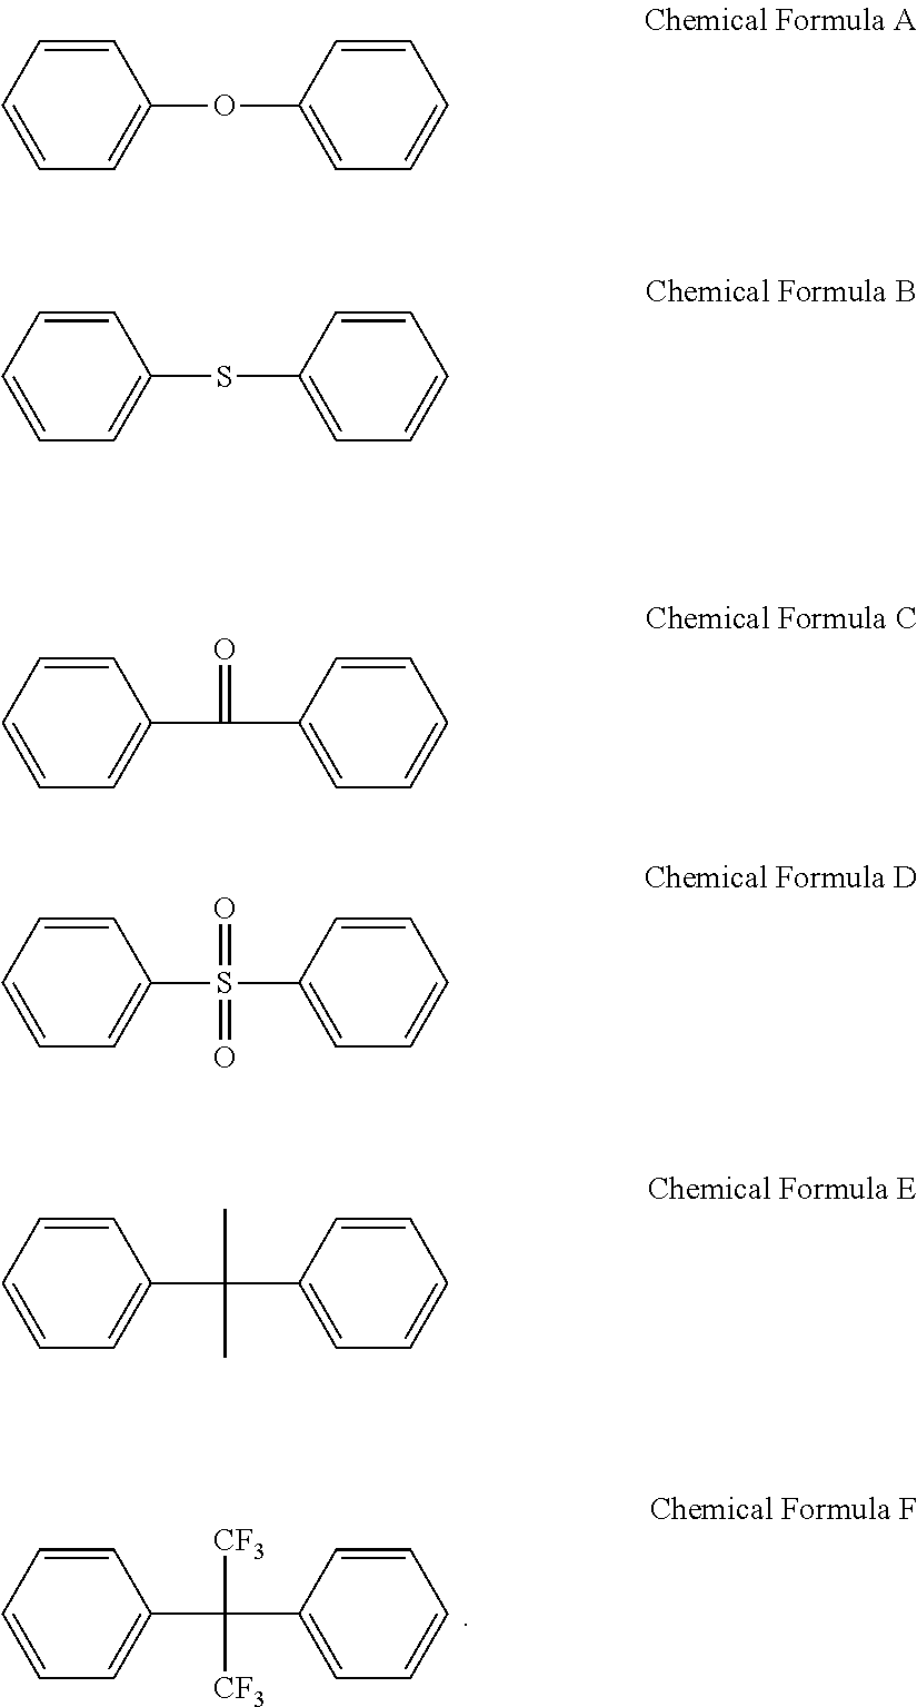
C1=CC=CC=C1C(C1=CC=CC=C1)([CF3])[CF3].C1=CC=CC=C1OC1=CC=CC=C1.C1=CC=CC=C1SC1=CC=CC=C1.C1=CC=CC=C1C(C1=CC=CC=C1)=O.C1=CC=CC=C1S(C1=CC=CC=C1)(=O)=O.C1=CC=CC=C1C(C1=CC=CC=C1)(C)C
